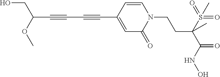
C1=CC(C#CC#CC(CO)OC)=CC(=O)N1CCC(S(=O)(=O)C)(C(=O)NO)C
